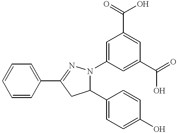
C1=C(N2C(C3=CC=C(O)C=C3)CC(C3=CC=CC=C3)=N2)C=C(C(=O)O)C=C1C(=O)O
